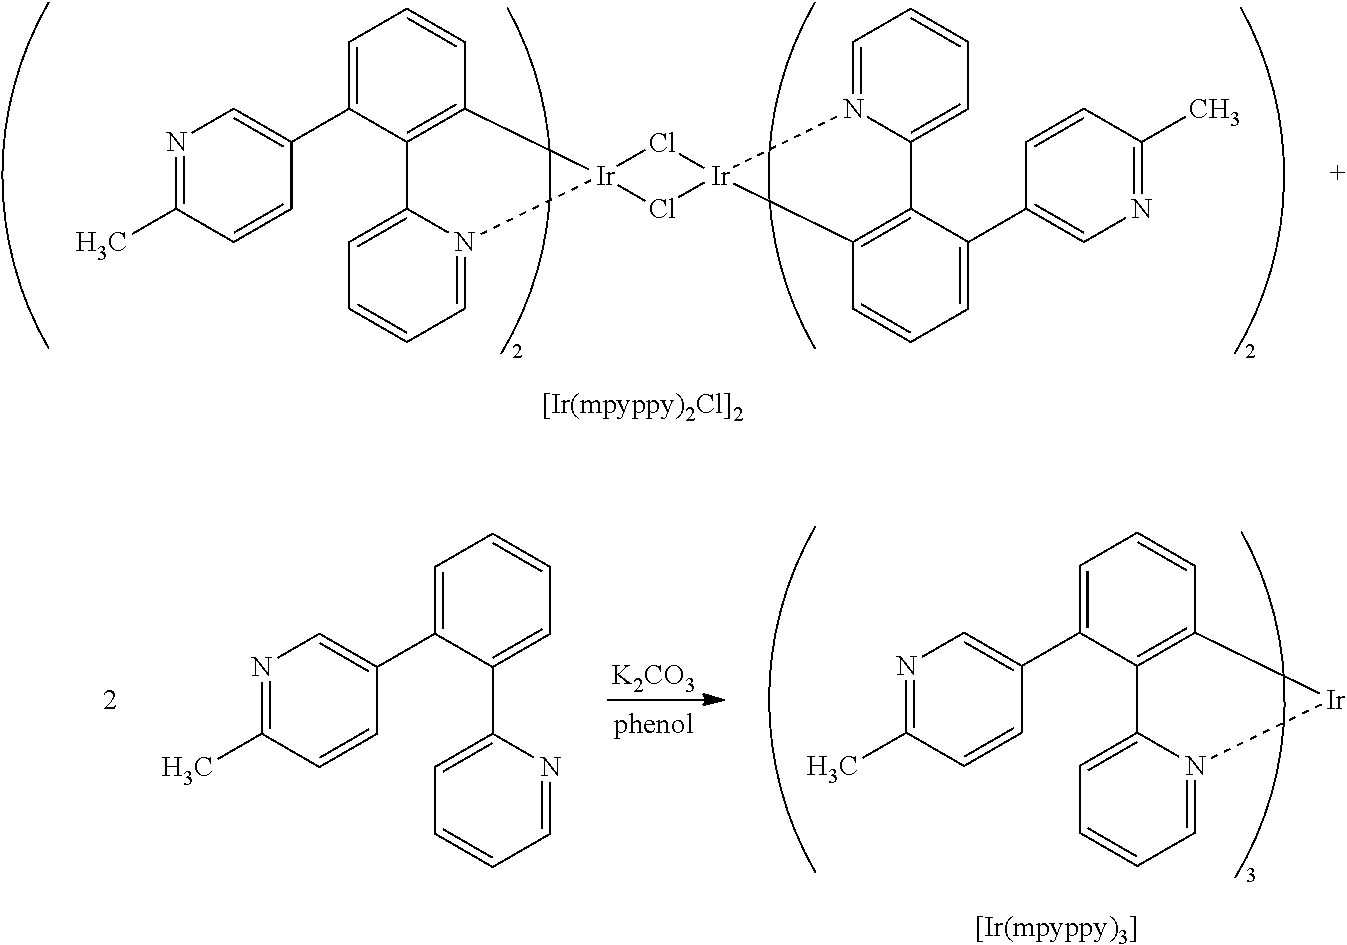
C1=C(C2=CN=C(C)C=C2)C2=C(C=C1)[Ir]1(Cl[Ir]3(Cl1)C1=C(C(C4=CN=C(C)C=C4)=CC=C1)C1=CC=CC=N31)N1=CC=CC=C21.[K2CO3].[Ir]1C2=C(C(C3=CN=C(C)C=C3)=CC=C2)C2=CC=CC=N12.C1=C(C2=CN=C(C)C=C2)C(C2=CC=CC=N2)=CC=C1
